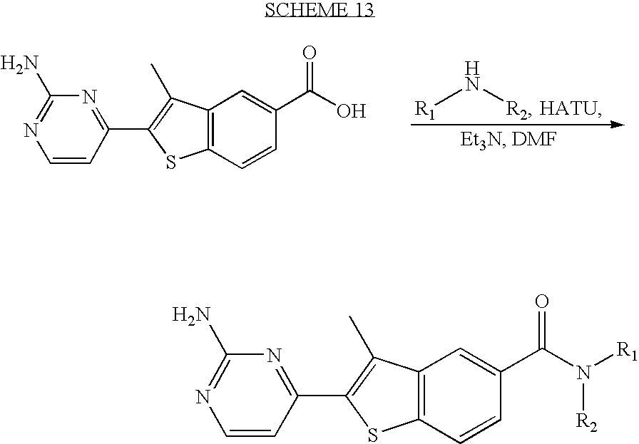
C1=CC(C2=C(C)C3=C(S2)C=CC(C(O)=O)=C3)=NC(N)=N1.[R1]N[R2].C1=CC(C2=C(C)C3=C(S2)C=CC(C(N([R1])[R2])=O)=C3)=NC(N)=N1
